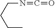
C(N=C=O)CCC
